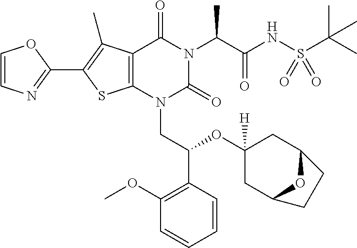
C1=CN=C(C2=C(C)C3=C(S2)N(CC(C2=C(OC)C=CC=C2)OC2([H])CC4OC(C2)CC4)C(=O)N(C(C(NS(C(C)(C)C)(=O)=O)=O)C)C3=O)O1
